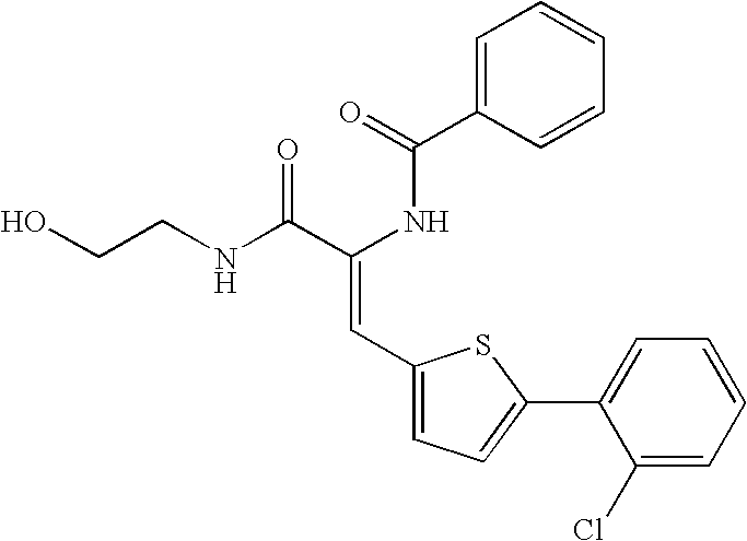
C1=C(C(=O)NC(C(NCCO)=O)=CC2=CC=C(C3=CC=CC=C3Cl)S2)C=CC=C1
